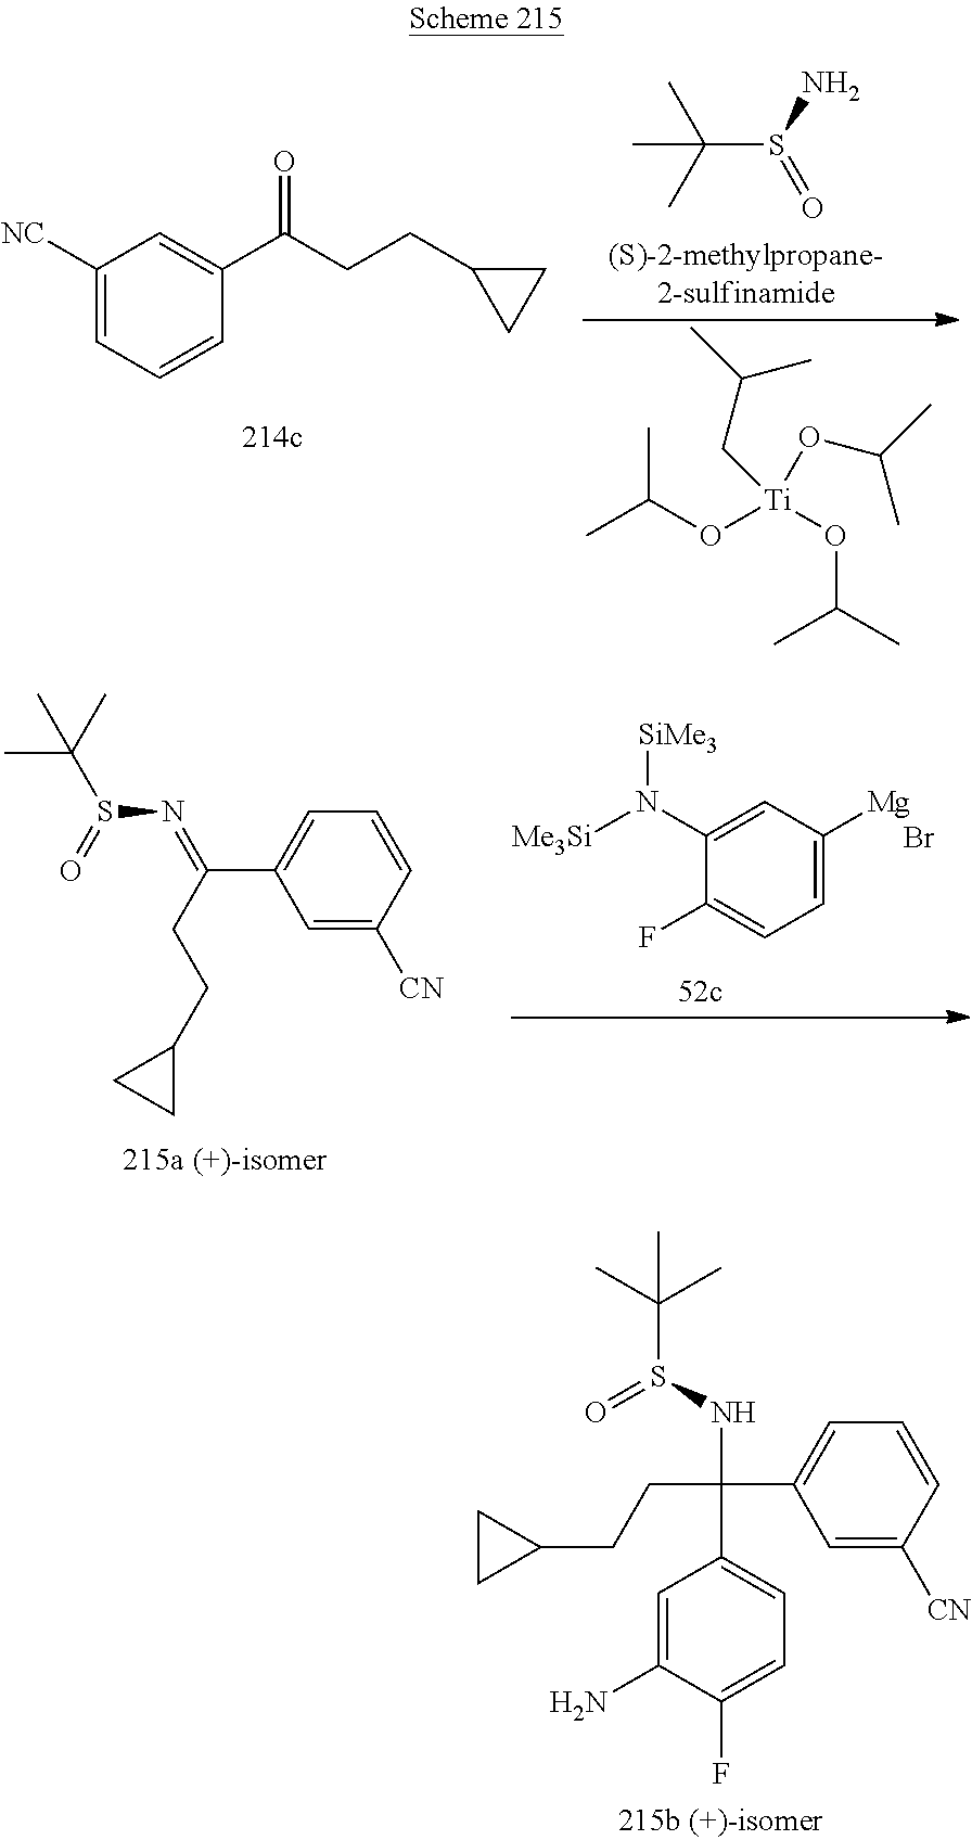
C1([NC])=CC=CC(C(CCC2CC2)=O)=C1.C(S(N)=O)(C)(C)C.[Ti](OC(C)C)(OC(C)C)(CC(C)C)OC(C)C.C(CC1CC1)C(C1=CC=CC([CN])=C1)(C1=CC=C(F)C(N)=C1)NS(C(C)(C)C)=O.C1=C([Mg])C=C(N([Me3Si])[SiMe3])C(F)=C1.Br.S(N=C(CCC1CC1)C1=CC=CC([CN])=C1)(C(C)(C)C)=O
